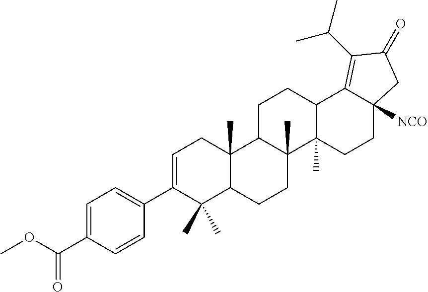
C1=C(C(OC)=O)C=CC(C2=CCC3(C)C(CCC4(C)C3CCC3C5=C(C(C)C)C(=O)CC5([NCO])CCC34C)C2(C)C)=C1
